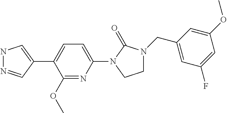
N1N=CC(C2=CC=C(N3C(=O)N(CC4=CC(F)=CC(OC)=C4)CC3)N=C2OC)=C1
